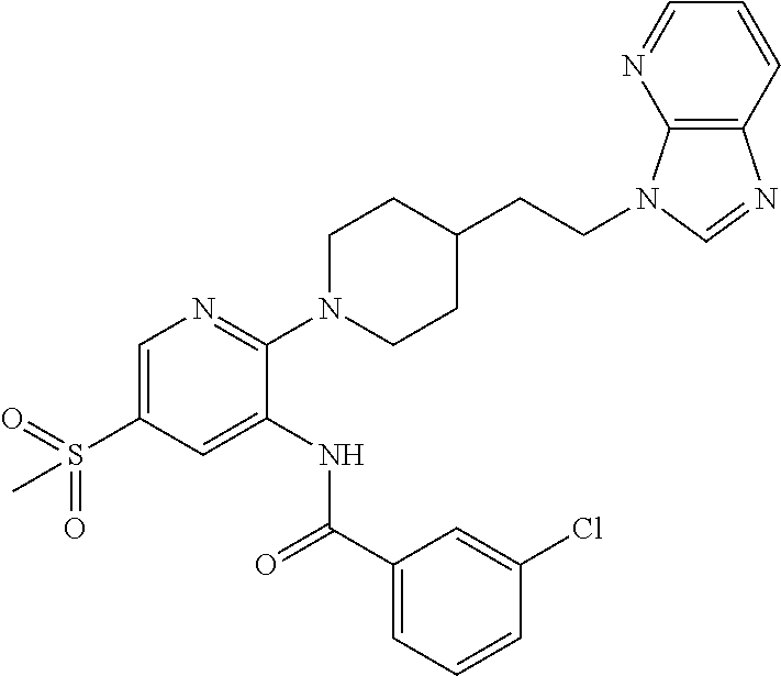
C1=C(S(=O)(=O)C)C=C(NC(C2=CC=CC(Cl)=C2)=O)C(N2CCC(CCN3C4=C(N=C3)C=CC=N4)CC2)=N1
